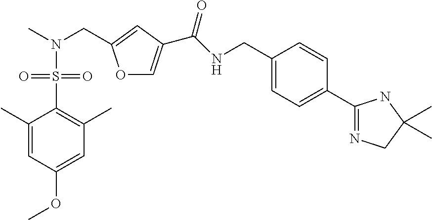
C1=C(C)C(S(=O)(=O)N(C)CC2=CC(C(NCC3=CC=C(C4=NCC(C)(C)N4)C=C3)=O)=CO2)=C(C)C=C1OC
